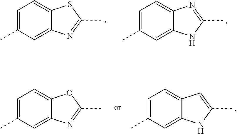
C1=C(C)C=C2C(=C1)SC(C)=N2.C1=C(C)C=C2C(=C1)N=C(C)N2.C1=C(C)C=C2C(=C1)C=C(C)N2.C1=C(C)C=C2C(=C1)OC(C)=N2
